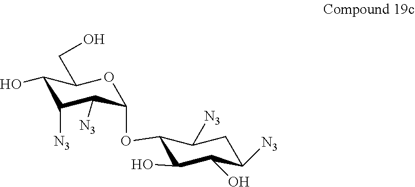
C1(O)C([N3])C([N3])C(OC2C(O)C(O)C([N3])CC2[N3])OC1CO
